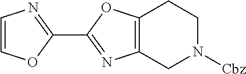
C12=C(CN([Cbz])CC1)N=C(C1=NC=CO1)O2
